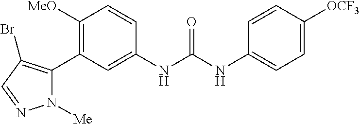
C1([OMe])=C(C2=C(Br)C=NN2[Me])C=C(NC(=O)NC2=CC=C([OCF3])C=C2)C=C1
